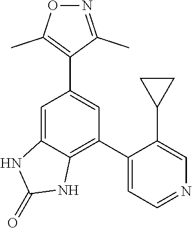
C1(C2=CC=NC=C2C2CC2)=C2C(=CC(C3=C(C)ON=C3C)=C1)NC(=O)N2
